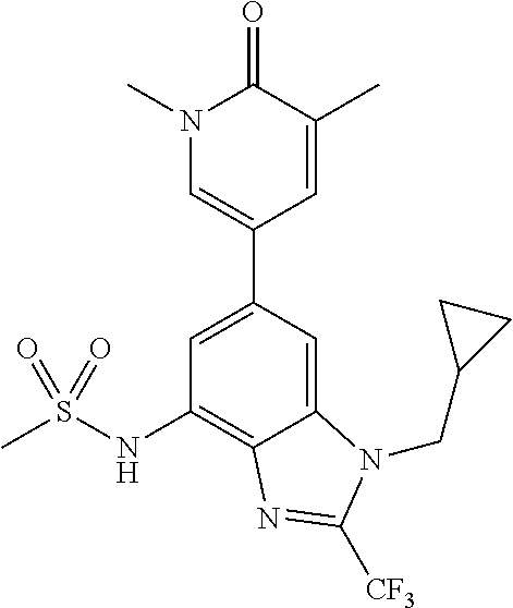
C12=CC(C3=CN(C)C(=O)C(C)=C3)=CC(NS(C)(=O)=O)=C1N=C([CF3])N2CC1CC1
